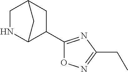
C1(C2C3NCC(C2)C3)=NC(CC)=NO1
